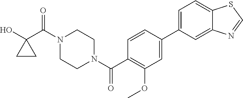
OC1(C(N2CCN(C(=O)C3=C(OC)C=C(C4=CC=C5C(=C4)N=CS5)C=C3)CC2)=O)CC1
